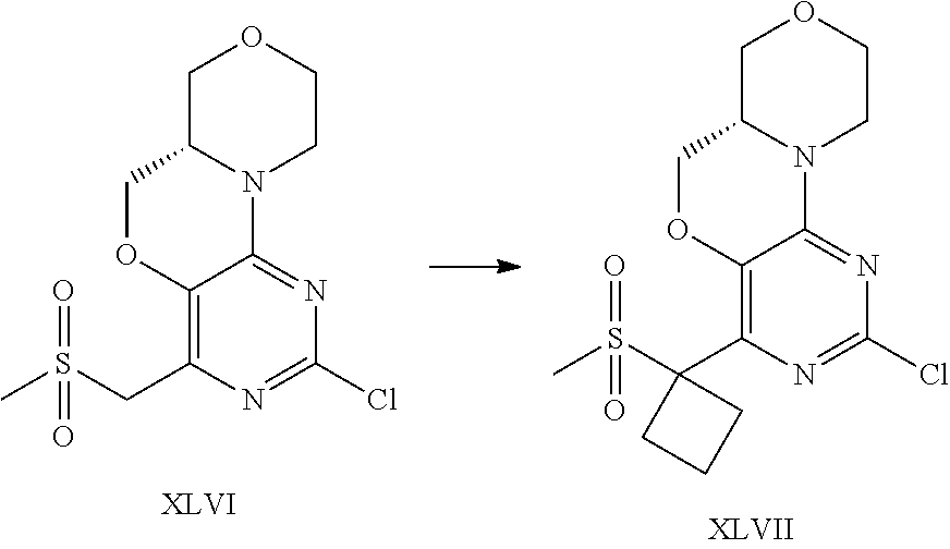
C1C2N(CCO1)C1=NC(Cl)=NC(C3(S(C)(=O)=O)CCC3)=C1OC2.C1C2N(CCO1)C1=NC(Cl)=NC(CS(C)(=O)=O)=C1OC2
